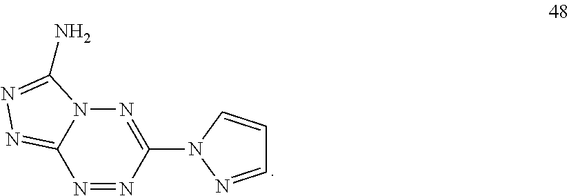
N12C(=NN=C1N)N=NC(N1N=CC=C1)=N2
